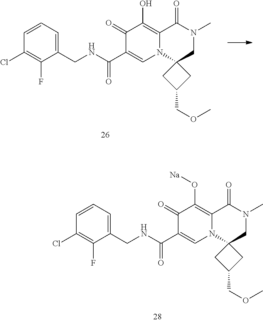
C1(CNC(C2=CN3C(=C(O)C2=O)C(=O)N(C)CC32CC(COC)C2)=O)=CC=CC(Cl)=C1F.C1(CNC(C2=CN3C(=C(O[Na])C2=O)C(=O)N(C)CC32CC(COC)C2)=O)=CC=CC(Cl)=C1F
